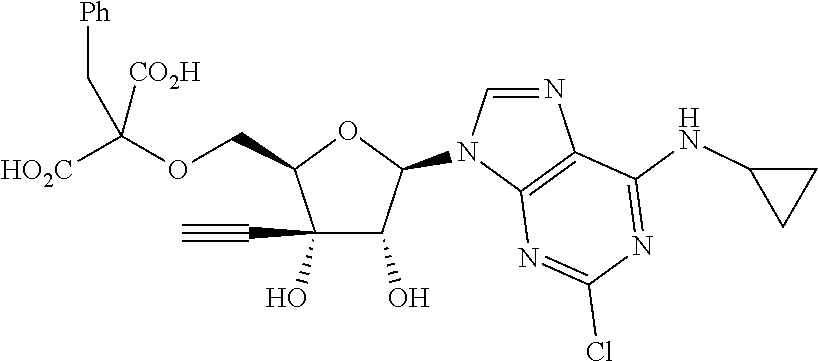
C(C1C(O)(C#C)C(O)C(N2C=NC3=C2N=C(Cl)N=C3NC2CC2)O1)OC([HO2C])([CO2H])C[Ph]
